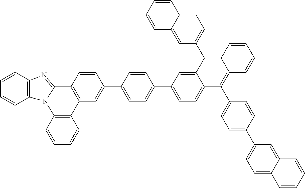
C1=CC2=C(C=C1)N1C(=NC3=C1C=CC=C3)C1=C2C=C(C2=CC=C(C3=CC=C4C(=C3)C(C3=CC=C5C(=C3)C=CC=C5)=C3C(=C4C4=CC=C(C5=CC=C6C(=C5)C=CC=C6)C=C4)C=CC=C3)C=C2)C=C1
